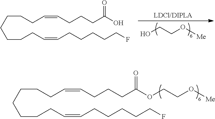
C(CCCCCC=CCCCCCF)CC=CCCCC(=O)O.OCCO[Me].[LDCl/DIPLA].C(CCCCCC=CCCCCCF)CC=CCCCC(=O)OCCO[Me]
